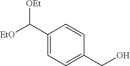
C1(C([EtO])[OEt])=CC=C(CO)C=C1
